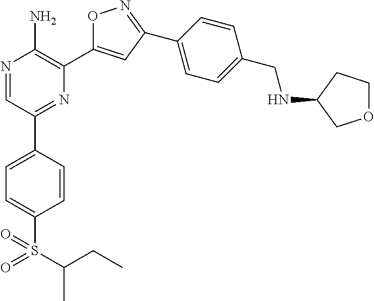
N1=CC(C2=CC=C(S(C(CC)C)(=O)=O)C=C2)=NC(C2=CC(C3=CC=C(CNC4COCC4)C=C3)=NO2)=C1N
